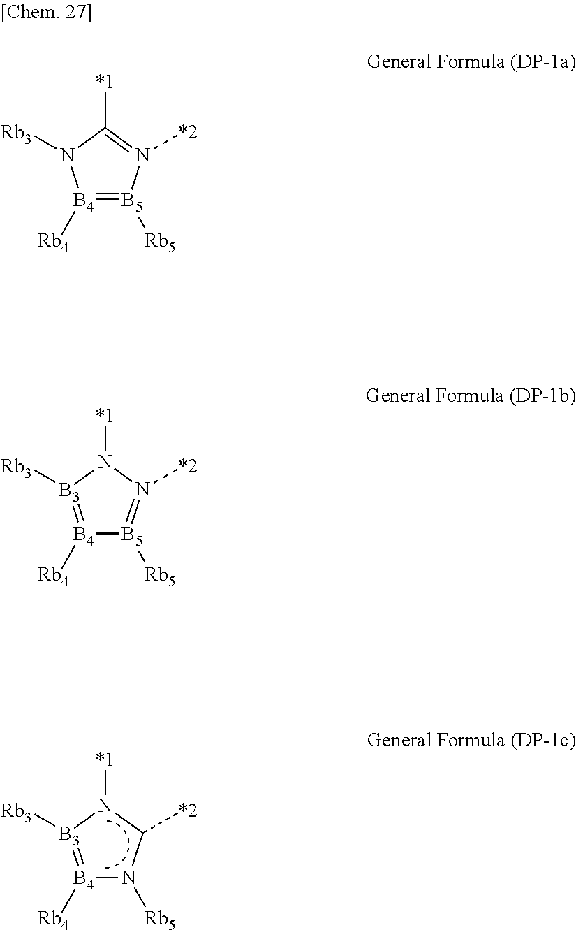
[B4]1([Rb4])=[B5]([Rb5])N([*2])=C([*1])N1[Rb3].[B4]1([Rb4])=[B3]([Rb3])N([*1])N([*2])=[B5]1[Rb5].[B4]1([Rb4])=[B3]([Rb3])N([*1])C([*2])N1[Rb5]
